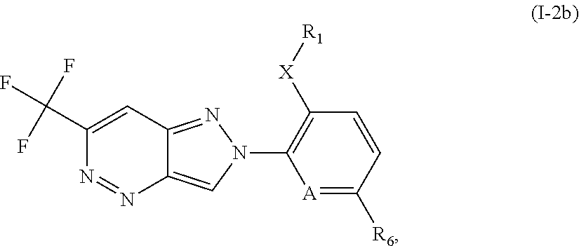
C1(C(F)(F)F)=CC2=NN(C3=C([X][R1])C=CC([R6])=[A]3)C=C2N=N1
